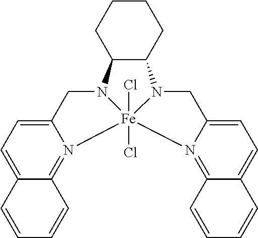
C1CCC2C(C1)N1[Fe]3(Cl)(Cl)(N4=C5C(=CC=C4CN23)C=CC=C5)N2=C3C(=CC=C2C1)C=CC=C3
